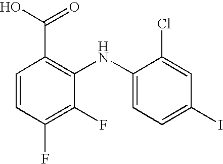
C1=CC(F)=C(F)C(NC2=CC=C(I)C=C2Cl)=C1C(O)=O
